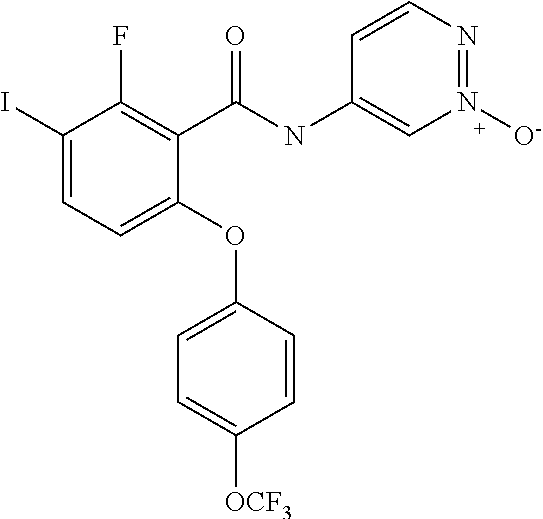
C1(C(NC2=CN([O-])=NC=C2)=O)=C(F)C(I)=CC=C1OC1=CC=C([OCF3])C=C1
